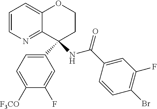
C1=CN=C2C(=C1)OCCC2(C1=CC=C([F3CO])C(F)=C1)NC(C1=CC(F)=C(Br)C=C1)=O
